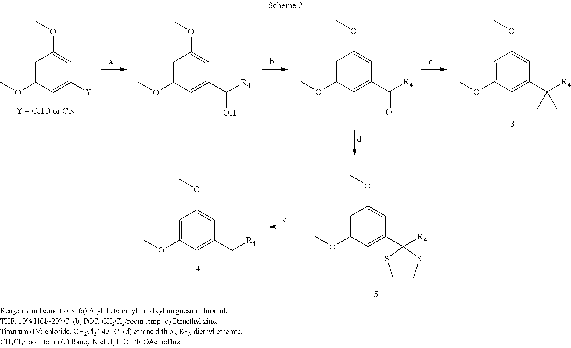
C1=C(OC)C=C([Y])C=C1OC.C1=C(OC)C=C(C(O)[R4])C=C1OC.C1=C(OC)C=C(C(=O)[R4])C=C1OC.C1=C(OC)C=C(C([R4])(C)C)C=C1OC.C1=C(OC)C=C(C2([R4])SCCS2)C=C1OC.C1=C(OC)C=C(C[R4])C=C1OC
